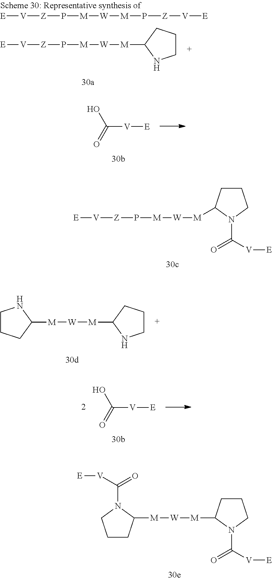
[E][V][Z]P[M][W][M]C1CCCN1C([V][E])=O.[M]([W][M]C1CCCN1C([V][E])=O)C1CCCN1C(=O)[V][E].[E][V][Z]P[M][W][M]P[Z][V][E].[E][V][Z]P[M][W][M]C1NCCC1.OC(=O)[V][E].C1([M][W][M]C2NCCC2)NCCC1.OC(=O)[V][E]
